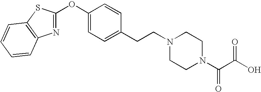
C1=C(OC2=NC3=C(S2)C=CC=C3)C=CC(CCN2CCN(C(C(O)=O)=O)CC2)=C1
